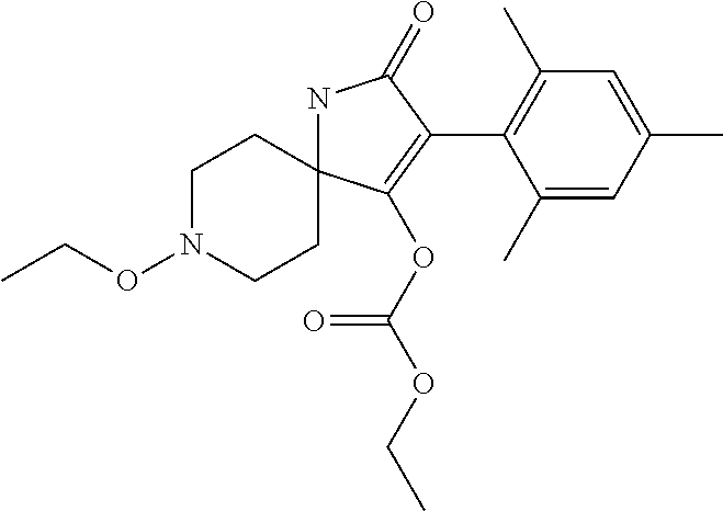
N1C2(C(OC(=O)OCC)=C(C3=C(C)C=C(C)C=C3C)C1=O)CCN(OCC)CC2
